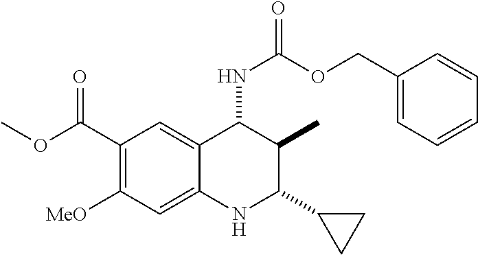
C1(C(OC)=O)=C([MeO])C=C2C(=C1)C(NC(OCC1=CC=CC=C1)=O)C(C)C(C1CC1)N2
